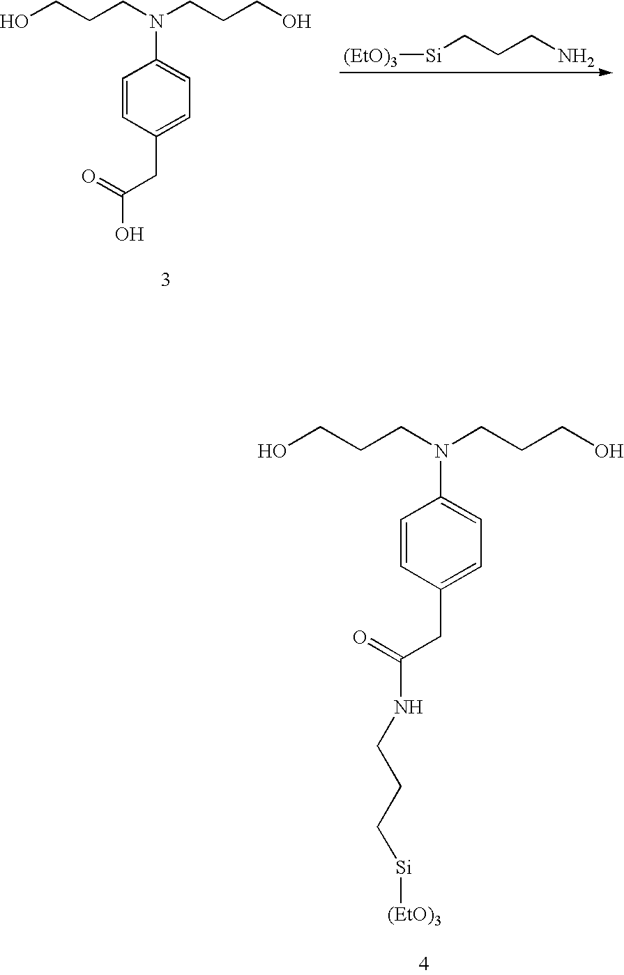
OCCCN(CCCO)C1=CC=C(CC(=O)O)C=C1.[Si](CCCN)[(EtO)3].OCCCN(CCCO)C1=CC=C(CC(=O)NCCC[Si][(EtO)3])C=C1
